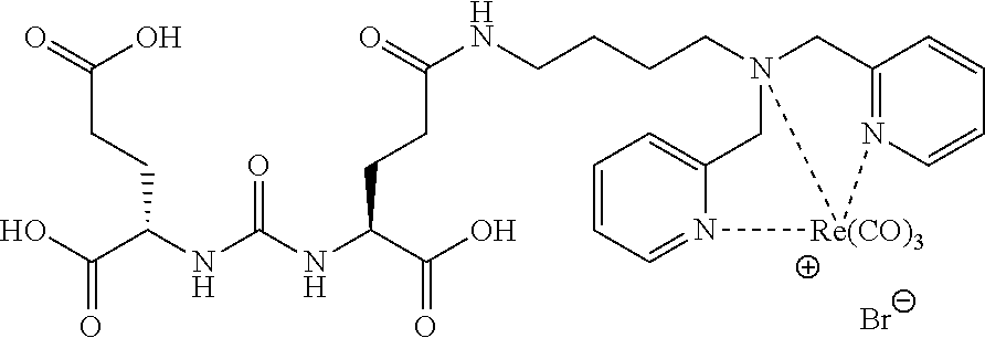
OC(C(NC(NC(C(O)=O)CCC(NCCCCN12CC3=N(C=CC=C3)[Re(CO)3]1N1=CC=CC=C1C2)=O)=O)CCC(=O)O)=O.[Br-]
